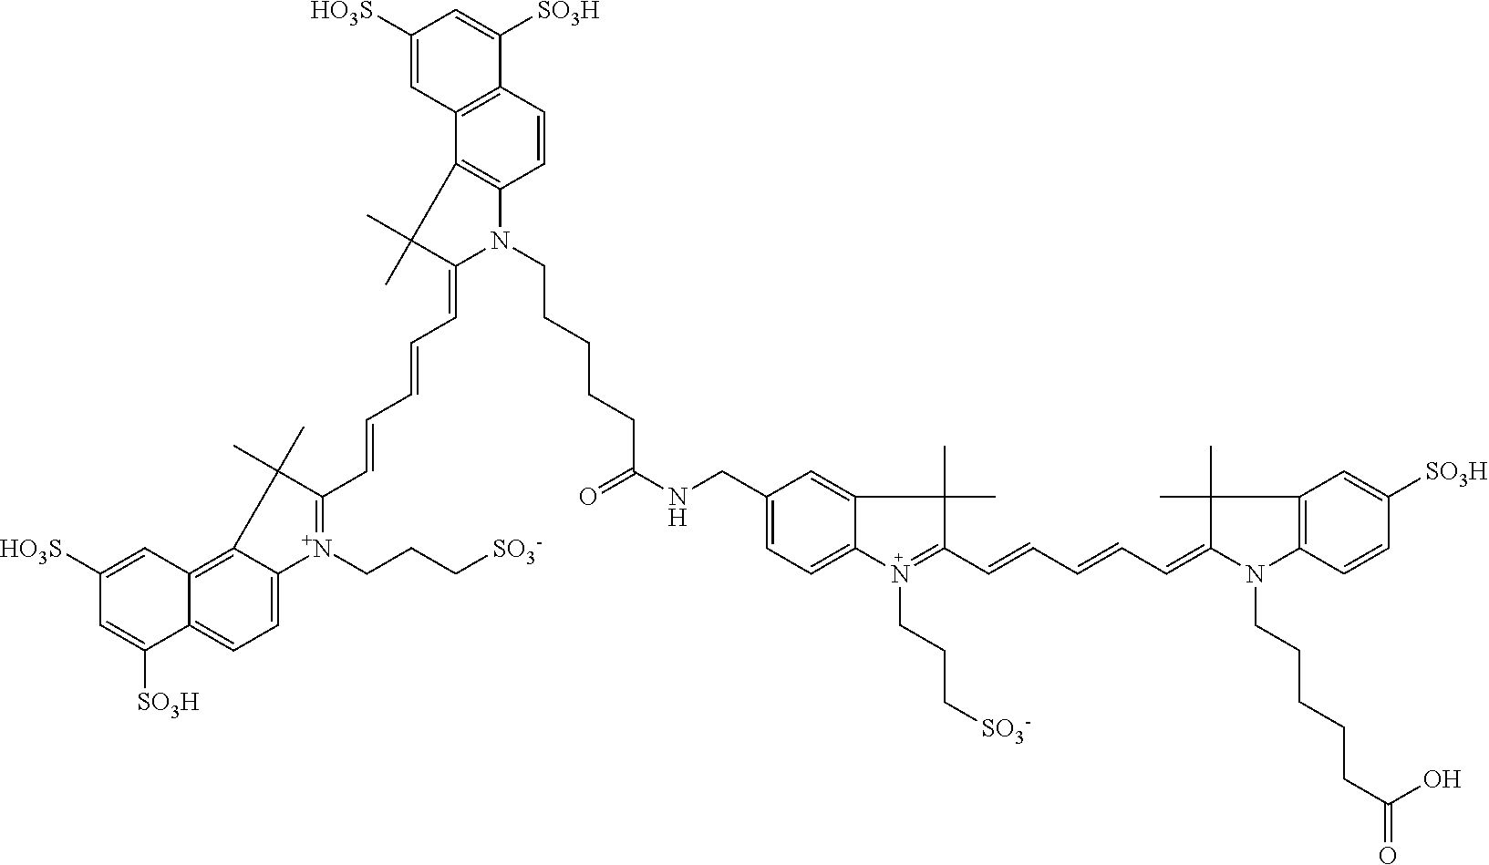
C1=C(CNC(=O)CCCCCN2C(=CC=CC=CC3=[N+](CCC[SO3-])C4=CC=C5C(=C4C3(C)C)C=C([HO3S])C=C5[SO3H])C(C)(C)C3=C2C=CC2=C3C=C([HO3S])C=C2[SO3H])C=C2C(=C1)N(CCC[SO3-])=C(C=CC=CC=C1C(C)(C)C3=C(N1CCCCCC(=O)O)C=CC([SO3H])=C3)C2(C)C
